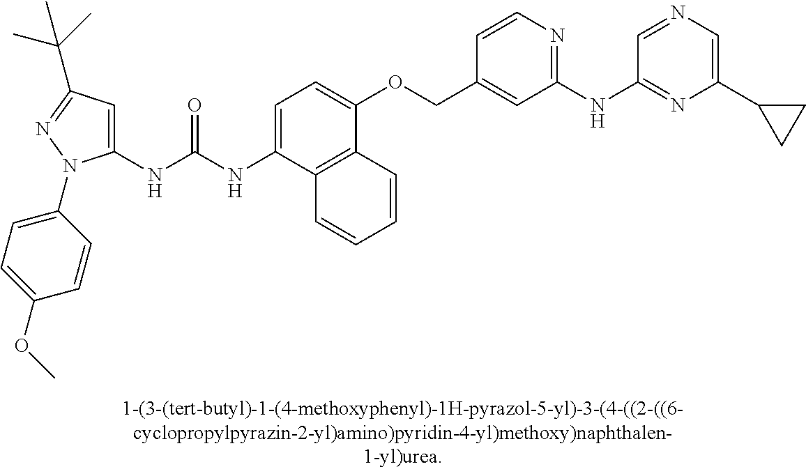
C1(NC(NC2=CC=C(OCC3=CC(NC4=NC(C5CC5)=CN=C4)=NC=C3)C3=C2C=CC=C3)=O)=CC(C(C)(C)C)=NN1C1=CC=C(OC)C=C1
